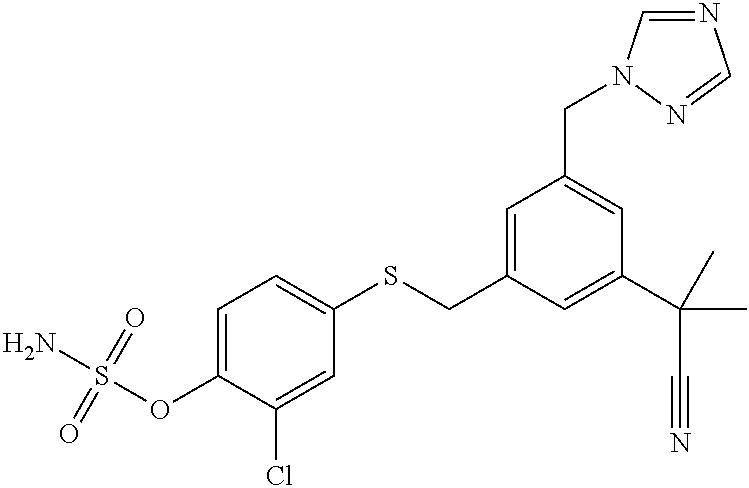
C1=C(OS(N)(=O)=O)C(Cl)=CC(SCC2=CC(CN3C=NC=N3)=CC(C(C)(C)C#N)=C2)=C1
